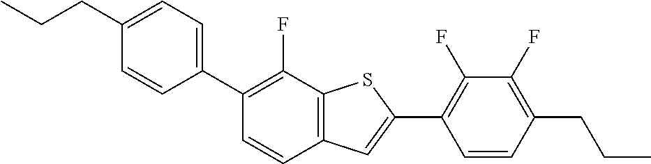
C(CC1=CC=C(C2=C(F)C3=C(C=C2)C=C(C2=C(F)C(F)=C(CCC)C=C2)S3)C=C1)C
